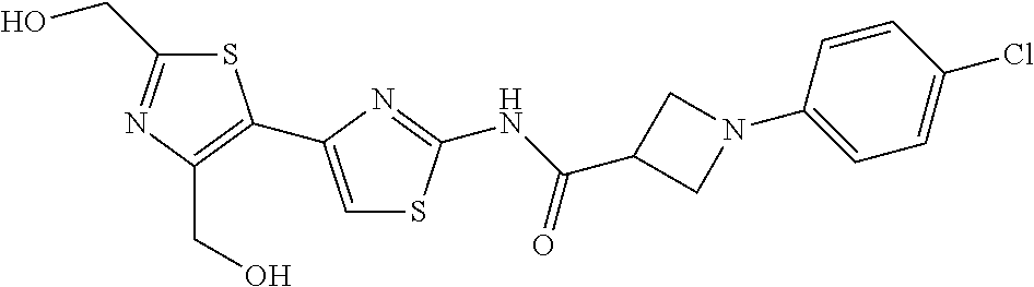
S1C(CO)=NC(CO)=C1C1=CSC(NC(C2CN(C3=CC=C(Cl)C=C3)C2)=O)=N1
